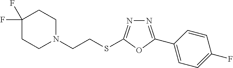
N1=C(C2=CC=C(F)C=C2)OC(SCCN2CCC(F)(F)CC2)=N1
